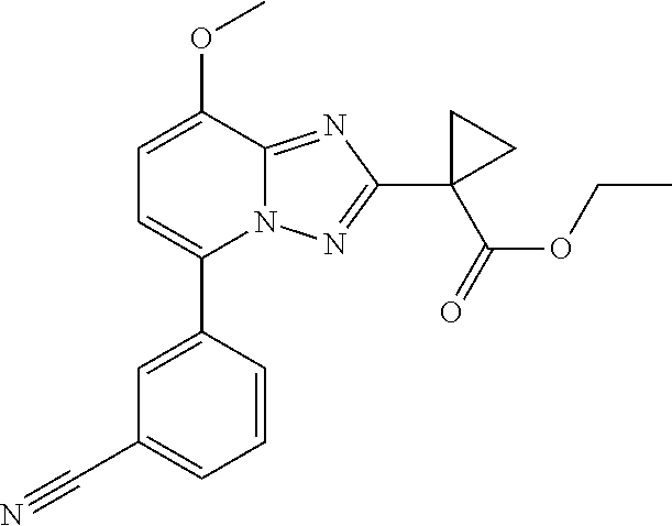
C1=C(OC)C2=NC(C3(C(=O)OCC)CC3)=NN2C(C2=CC(C#N)=CC=C2)=C1
